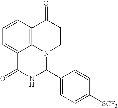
C1=CC2=C3C(=C1)C(=O)NC(C1=CC=C([SCF3])C=C1)N3CCC2=O
